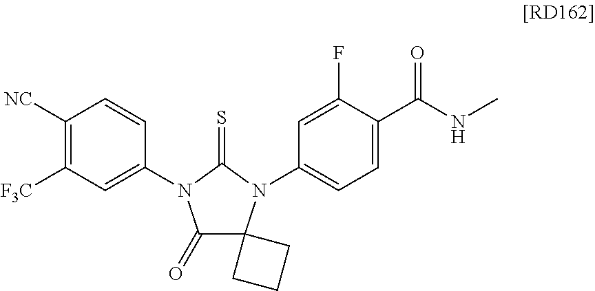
C1(=O)C2(N(C3=CC=C(C(NC)=O)C(F)=C3)C(=S)N1C1=CC([F3C])=C([NC])C=C1)CCC2
